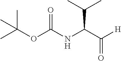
CC(OC(NC(C([H])=O)C(C)C)=O)(C)C
